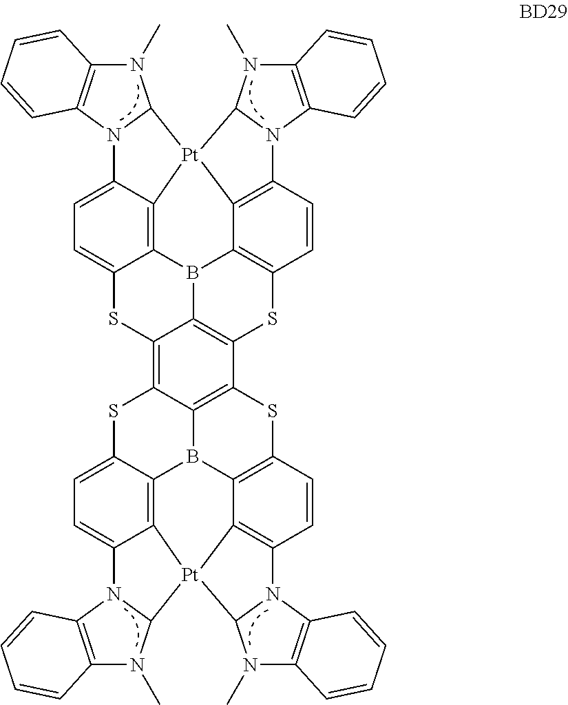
B12C3=C4C5=CC=C3SC3=C6C7=C(C(=C13)SC1=C2C2=C(C=C1)N1C3=C(N(C)C1[Pt]42C1N5C2=C(N1C)C=CC=C2)C=CC=C3)SC1=C2B7C3=C4C(=CC=C3S6)N3C(N(C)C5=C3C=CC=C5)[Pt]43C2=C(C=C1)N1C2=C(N(C)C13)C=CC=C2
